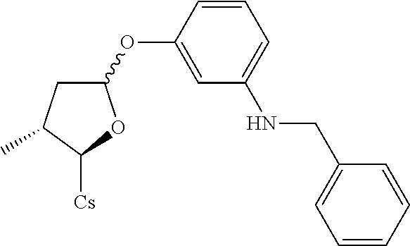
C1(OC2=CC(NCC3=CC=CC=C3)=CC=C2)CC(C)C([Cs])O1
